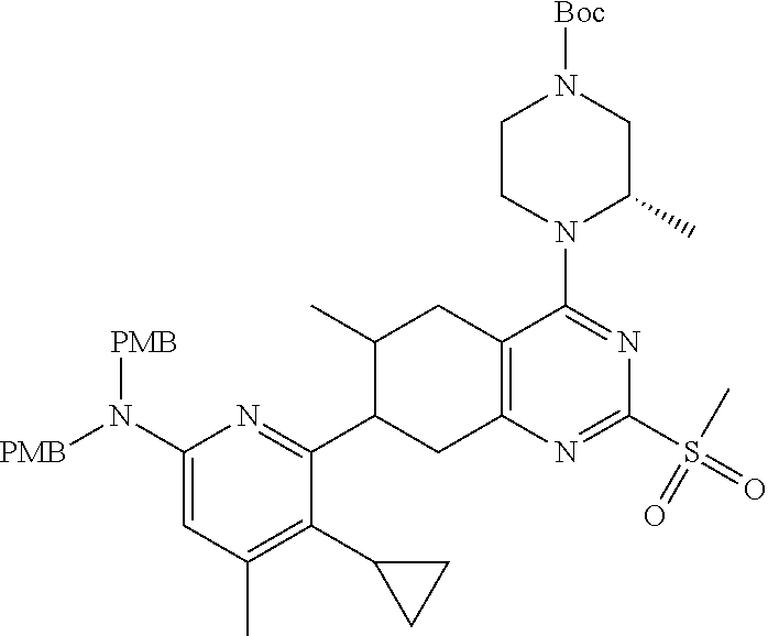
C1=C(N([PMB])[PMB])N=C(C2CC3=C(CC2C)C(N2C(C)CN([Boc])CC2)=NC(S(=O)(=O)C)=N3)C(C2CC2)=C1C
